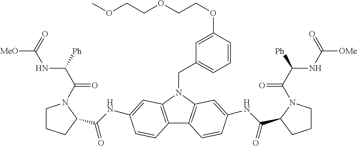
C1CCC(C(NC2=CC3=C(C4=C(N3CC3=CC=CC(OCCOCCOC)=C3)C=C(NC(C3CCCN3C(C(NC([OMe])=O)[Ph])=O)=O)C=C4)C=C2)=O)N1C(C(NC([MeO])=O)[Ph])=O
